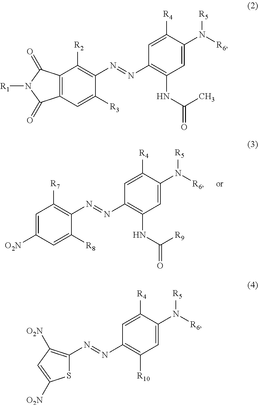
C1=C([O2N])C=C([R8])C(N=NC2=C(NC(=O)[R9])C=C(N([R6])[R5])C([R4])=C2)=C1[R7].C12=C(C=C([R3])C(N=NC3=C(NC(=O)C)C=C(N([R6])[R5])C([R4])=C3)=C1[R2])C(=O)N([R1])C2=O.N(=NC1=C([R10])C=C(N([R6])[R5])C([R4])=C1)C1=C([O2N])C=C([O2N])S1
